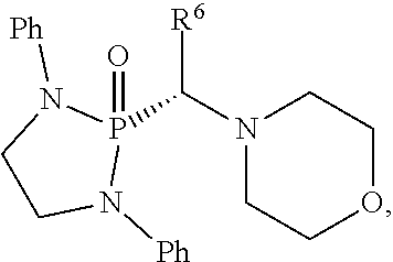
N1(C(P2(=O)N([Ph])CCN2[Ph])[R6])CCOCC1
